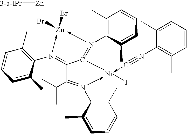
C12=N(C3=C(C)C=CC=C3C)->[Zn](Br)(Br)-N(C3=C(C)C=CC=C3C)=C1[Ni](I)(-C#NC1=C(C)C=CC=C1C)-N(C1=C(C)C=CC=C1C)=C2C(C)C.[3-a-IPr][Zn]
